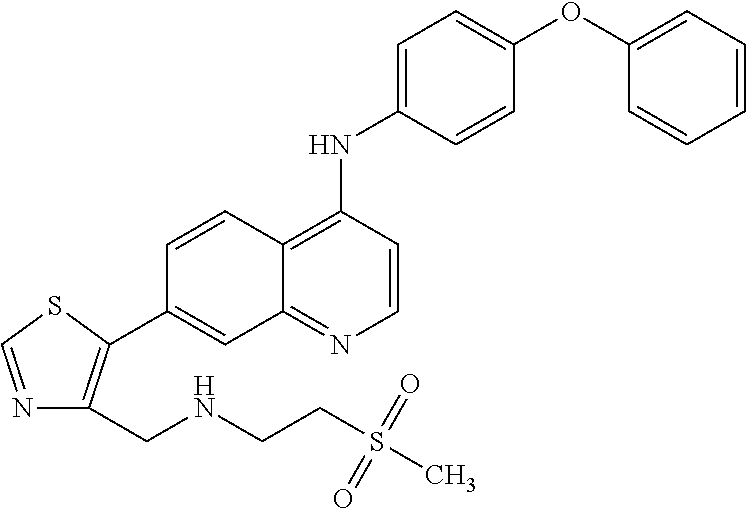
N1=CSC(C2=CC3=NC=CC(NC4=CC=C(OC5=CC=CC=C5)C=C4)=C3C=C2)=C1CNCCS(C)(=O)=O
